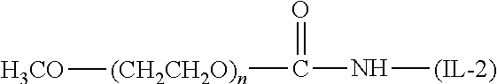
N(C(=O)[(CH2CH2O)n][H3CO])[(IL-2)]
